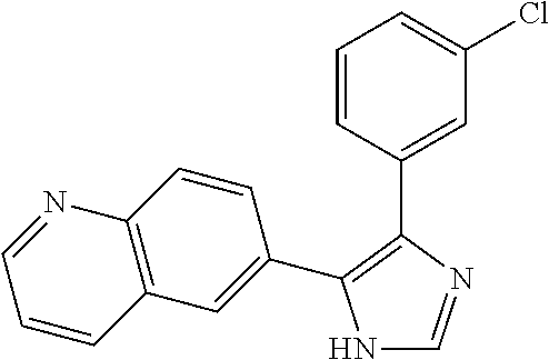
N1C=NC(C2=CC(Cl)=CC=C2)=C1C1=CC2=C(C=C1)N=CC=C2
